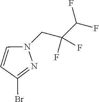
C1=CC(Br)=NN1CC(C(F)F)(F)F
